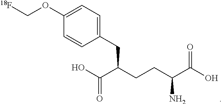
C1(CC(CCC(C(O)=O)N)C(O)=O)=CC=C(OC[18F])C=C1
